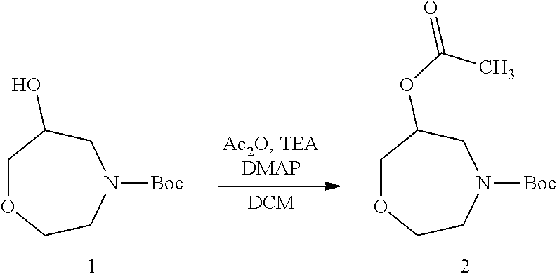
C1OCCN([Boc])CC1O.C1OCCN([Boc])CC1OC(=O)C
